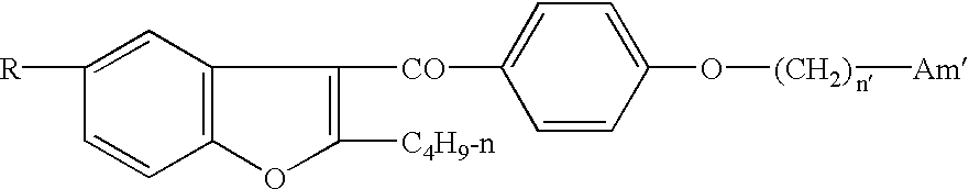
C12=C(C=C([R])C=C1)C([CO]C1=CC=C(O[(CH2)][Am])C=C1)=C([C4H9-n])O2
